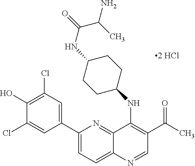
C1(C2=CC(Cl)=C(O)C(Cl)=C2)=CC=C2C(=N1)C(NC1CCC(NC(C(N)C)=O)CC1)=C(C(=O)C)C=N2
